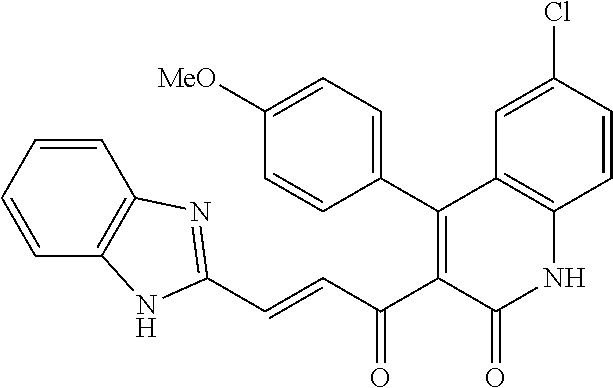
C1(C2=C(C(C=CC3=NC4=C(C=CC=C4)N3)=O)C(=O)NC3=C2C=C(Cl)C=C3)=CC=C([MeO])C=C1
